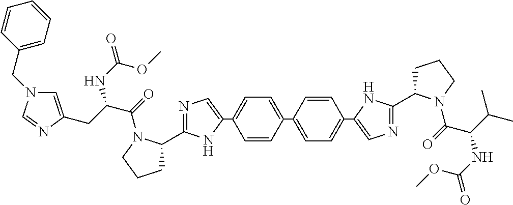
C1=CC(C2=CC=C(C3=CN=C(C4CCCN4C(=O)C(CC4=CN(CC5=CC=CC=C5)C=N4)NC(=O)OC)N3)C=C2)=CC=C1C1=CN=C(C2CCCN2C(=O)C(C(C)C)NC(OC)=O)N1
